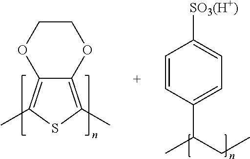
C1COC2=C(C)SC(C)=C2O1.C1=CC(C(C)CC)=CC=C1[SO3(H+)]
